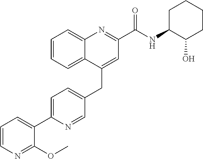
C1=C(C2=CC=CN=C2OC)N=CC(CC2=CC(C(NC3C(O)CCCC3)=O)=NC3=CC=CC=C23)=C1
